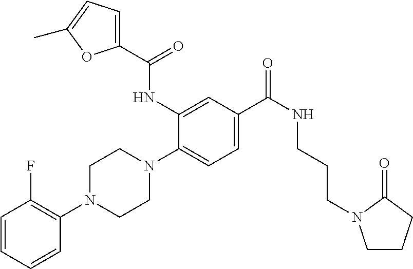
C1=CC=CC(N2CCN(C3=CC=C(C(NCCCN4CCCC4=O)=O)C=C3NC(C3=CC=C(C)O3)=O)CC2)=C1F
